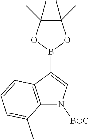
C12=C(C(B3OC(C)(C)C(C)(C)O3)=CN1[BOC])C=CC=C2C
